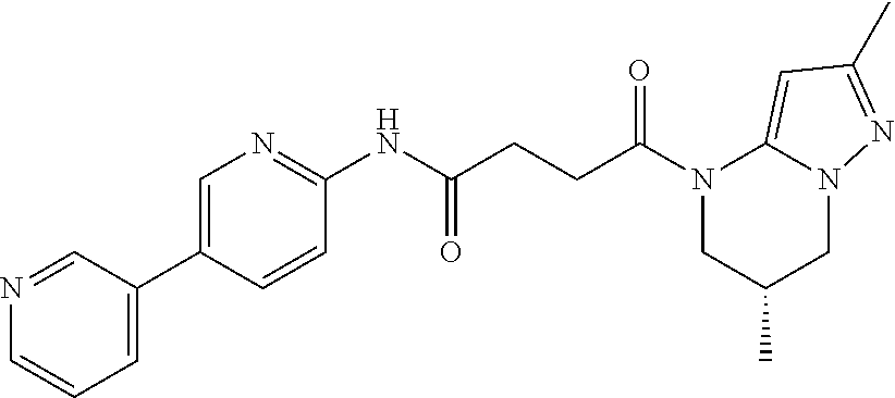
N1=CC(C2=CN=C(NC(CCC(N3CC(C)CN4C3=CC(C)=N4)=O)=O)C=C2)=CC=C1
